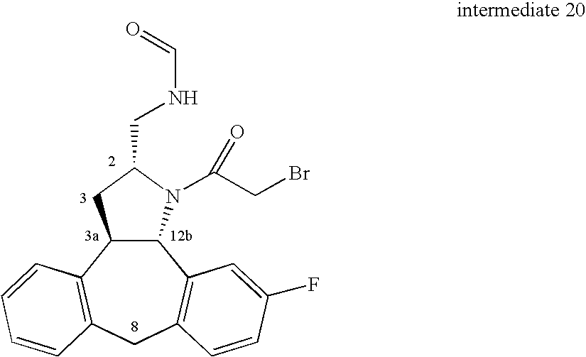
C12C(C3=C(CC4=C1C=C(F)C=C4)C=CC=C3)CC(CNC=O)N2C(CBr)=O
